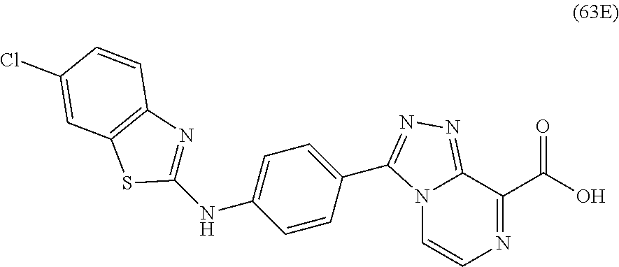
N12C=CN=C(C(O)=O)C1=NN=C2C1=CC=C(NC2=NC3=C(S2)C=C(Cl)C=C3)C=C1
